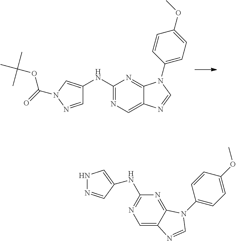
C1=NN(C(=O)OC(C)(C)C)C=C1NC1=NC=C2C(=N1)N(C1=CC=C(OC)C=C1)C=N2.N1N=CC(NC2=NC=C3C(=N2)N(C2=CC=C(OC)C=C2)C=N3)=C1
